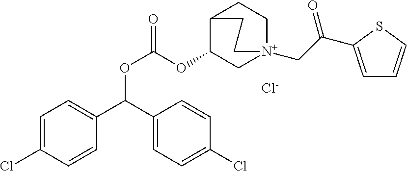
[Cl-].C(OC(OC1C[N+]2(CC(=O)C3=CC=CS3)CCC1CC2)=O)(C1=CC=C(Cl)C=C1)C1=CC=C(Cl)C=C1
